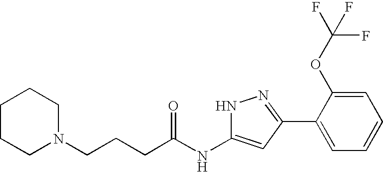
C(CCC(NC1=CC(C2=CC=CC=C2OC(F)(F)F)=NN1)=O)N1CCCCC1
